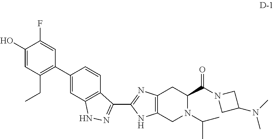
N1N=C(C2=NC3=C(N2)CN(C(C)C)C(C(=O)N2CC(N(C)C)C2)C3)C2=C1C=C(C1=C(CC)C=C(O)C(F)=C1)C=C2
